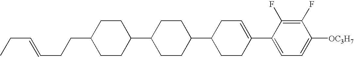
C1(F)=C(F)C(C2=CCC(C3CCC(C4CCC(CCC=CCC)CC4)CC3)CC2)=CC=C1[OC3H7]
